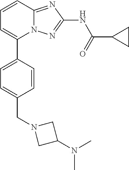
C1=CC2=NC(NC(=O)C3CC3)=NN2C(C2=CC=C(CN3CC(N(C)C)C3)C=C2)=C1
